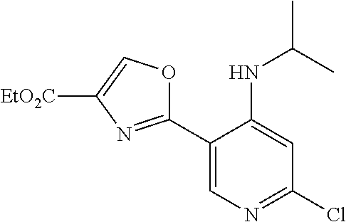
C1(C2=NC([EtO2C])=CO2)=CN=C(Cl)C=C1NC(C)C
